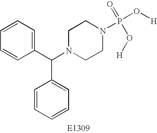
C1=CC=C(C(N2CCN(P(O[H])(=O)O[H])CC2)C2=CC=CC=C2)C=C1
